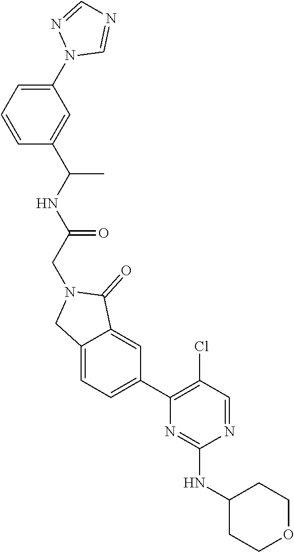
N1=CC(Cl)=C(C2=CC=C3C(=C2)C(=O)N(CC(=O)NC(C)C2=CC(N4C=NC=N4)=CC=C2)C3)N=C1NC1CCOCC1
